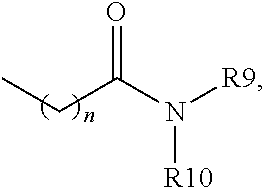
O=C(CC)N([R10])[R9]
